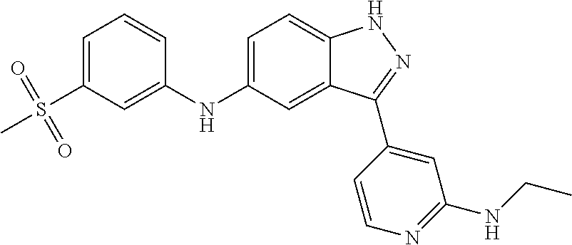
C1=C(NC2=CC(S(C)(=O)=O)=CC=C2)C=C2C(=C1)NN=C2C1=CC(NCC)=NC=C1
